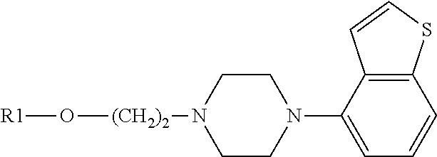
[R1]O[(CH2)2]N1CCN(C2=CC=CC3=C2C=CS3)CC1
